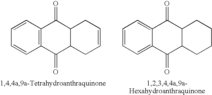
C1=CC=C2C(=C1)C(=O)C1C(C2=O)CCCC1.C1=CC2=C(C=C1)C(=O)C1C(C2=O)CC=CC1
